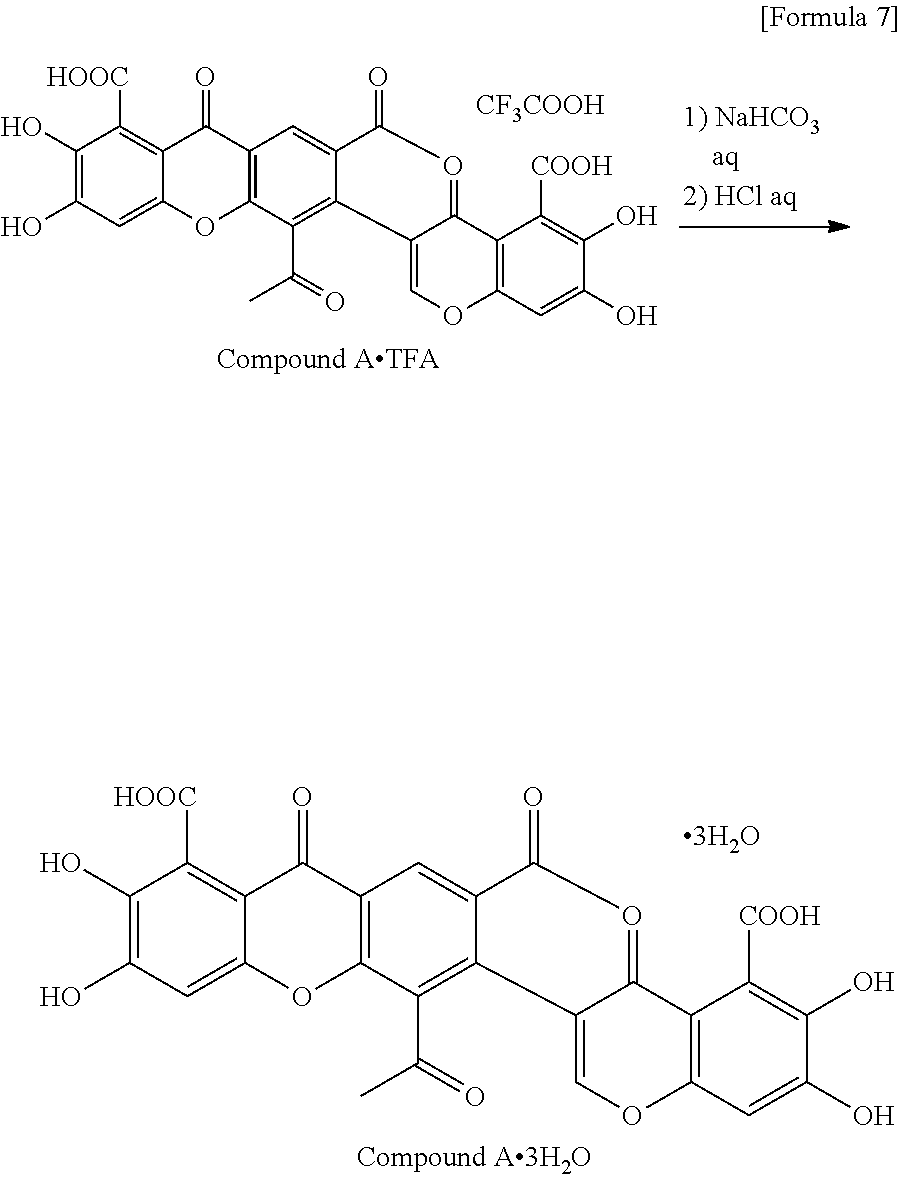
C1(O)=C(O)C=C2C(=C1[HOOC])C(=O)C1=C(O2)C(C(=O)C)=C2C(=C1)C(=O)O=C1C2=COC2=C1C([COOH])=C(O)C(O)=C2.[CF3COOH].C1(O)=C(O)C=C2C(=C1[HOOC])C(=O)C1=C(O2)C(C(=O)C)=C2C(=C1)C(=O)O=C1C2=COC2=C1C([COOH])=C(O)C(O)=C2
